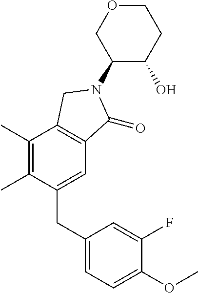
C1(CC2=CC=C(OC)C(F)=C2)=CC2=C(C(C)=C1C)CN(C1C(O)CCOC1)C2=O
